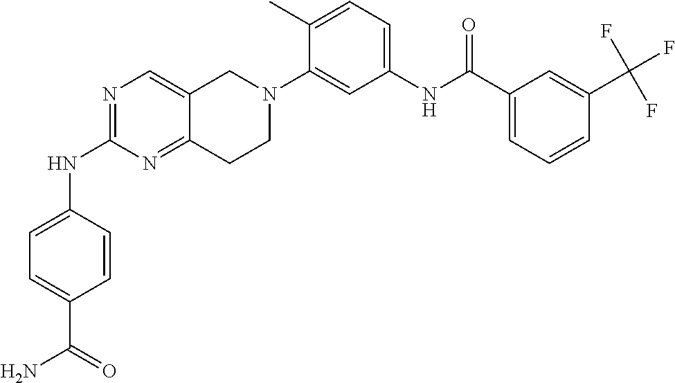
N1=C(NC2=CC=C(C(N)=O)C=C2)N=C2C(=C1)CN(C1=CC(NC(C3=CC=CC(C(F)(F)F)=C3)=O)=CC=C1C)CC2
